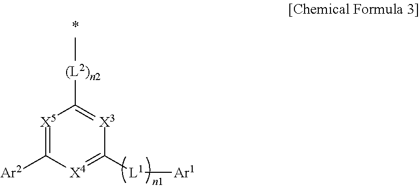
[X5]1=C([Ar2])[X4]=C([L1][Ar1])[X3]=C1[(L2)n2]C
